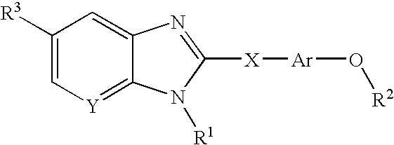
C1([R3])=C[Y]=C2C(=C1)N=C([X][Ar]O[R2])N2[R1]
